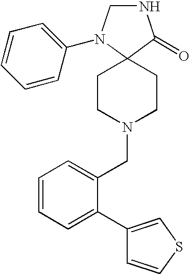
N1CN(C2=CC=CC=C2)C2(C1=O)CCN(CC1=CC=CC=C1C1=CSC=C1)CC2
